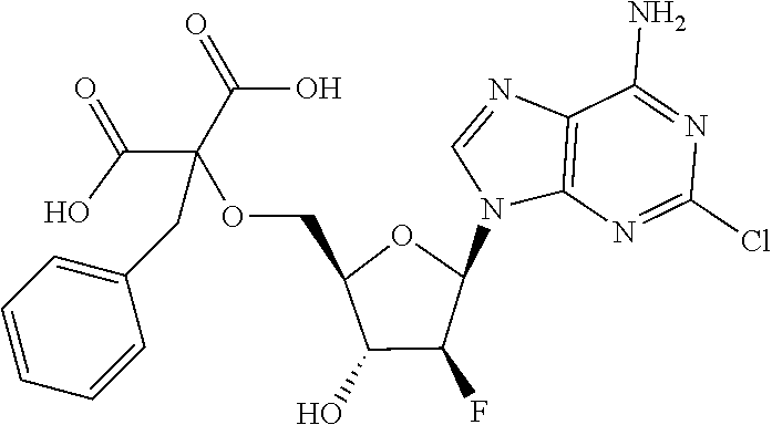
C12=C(N=C(Cl)N=C1N)N(C1OC(COC(C(=O)O)(C(=O)O)CC3=CC=CC=C3)C(O)C1F)C=N2
